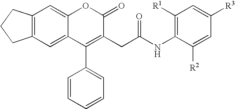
C12=C(C=C3C(=C1)OC(=O)C(CC(NC1=C([R1])C=C([R3])C=C1[R2])=O)=C3C1=CC=CC=C1)CCC2
